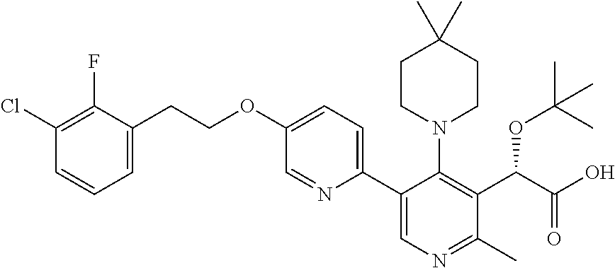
C(COC1=CC=C(C2=CN=C(C)C(C(C(O)=O)OC(C)(C)C)=C2N2CCC(C)(C)CC2)N=C1)C1=CC=CC(Cl)=C1F
